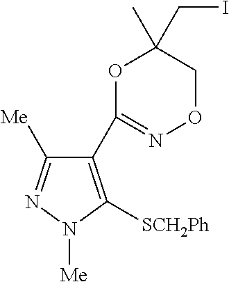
C1(C2=NOCC(CI)(C)O2)=C([SCH2Ph])N([Me])N=C1[Me]
